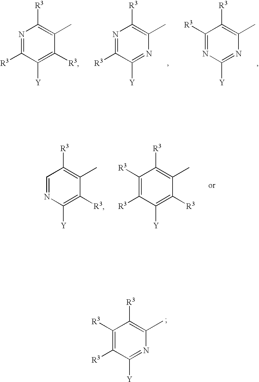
C1([R3])=C([R3])C([Y])=NC(C)=C1[R3].N1=C([R3])C([Y])=NC(C)=C1[R3].C1([R3])=NC([Y])=NC(C)=C1[R3].N1=C([R3])C([Y])=C([R3])C(C)=C1[R3].C1=NC([Y])=C([R3])C(C)=C1[R3].C1([R3])=C([R3])C([Y])=C([R3])C(C)=C1[R3]
